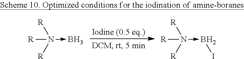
[R]N([R])([R])->B.[R]N([R])([R])->BI
